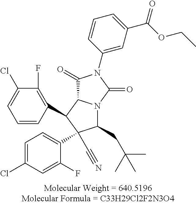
C1(CC(C)(C)C)N2C(C(C3=C(F)C(Cl)=CC=C3)C1(C#N)C1=CC=C(Cl)C=C1F)C(=O)N(C1=CC(C(=O)OCC)=CC=C1)C2=O
